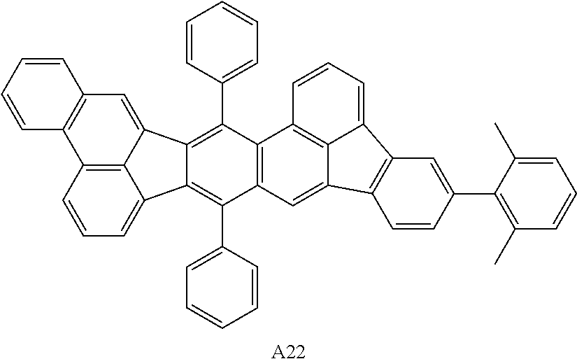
C12=C3C(=CC=C1)C1=C(C4=CC=CC=C4)C4=C(C(C5=CC=CC=C5)=C1C3=CC1=C2C=CC=C1)C1=C2C(=C4)C3=C(C2=CC=C1)C=C(C1=C(C)C=CC=C1C)C=C3.[A22]
